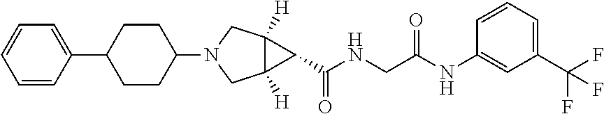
C1CC(N2CC3([H])C([H])(C2)C3C(NCC(NC2=CC(C(F)(F)F)=CC=C2)=O)=O)CCC1C1=CC=CC=C1
